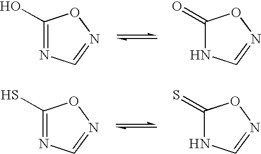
C1(O)=NC=NO1.C1(=O)NC=NO1.C1(S)=NC=NO1.C1(=S)NC=NO1
